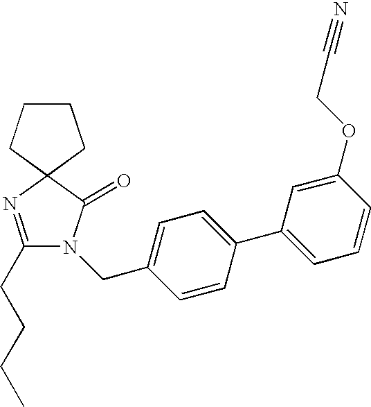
C1(CCCC)=NC2(C(=O)N1CC1=CC=C(C3=CC=CC(OCC#N)=C3)C=C1)CCCC2
